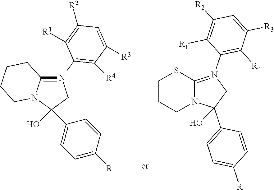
[N+]1(C2=C([R4])C([R3])=CC([R2])=C2[R1])=C2N(C(C3=CC=C([R])C=C3)(O)C1)CCCC2.C1CCN2C(=N(C3=C([R4])C([R3])=CC([R2])=C3[R1])CC2(C2=CC=C([R])C=C2)O)S1
